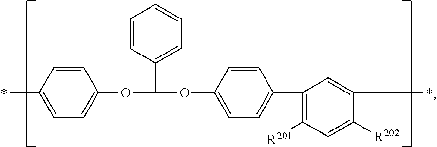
C1=CC(C)=CC=C1OC(C1=CC=CC=C1)OC1=CC=C(C2=C([R201])C=C([R202])C(C)=C2)C=C1
